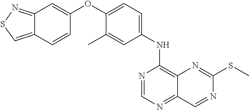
C12=NSC=C1C=CC(OC1=CC=C(NC3=C4C(=NC=N3)C=NC(SC)=N4)C=C1C)=C2
